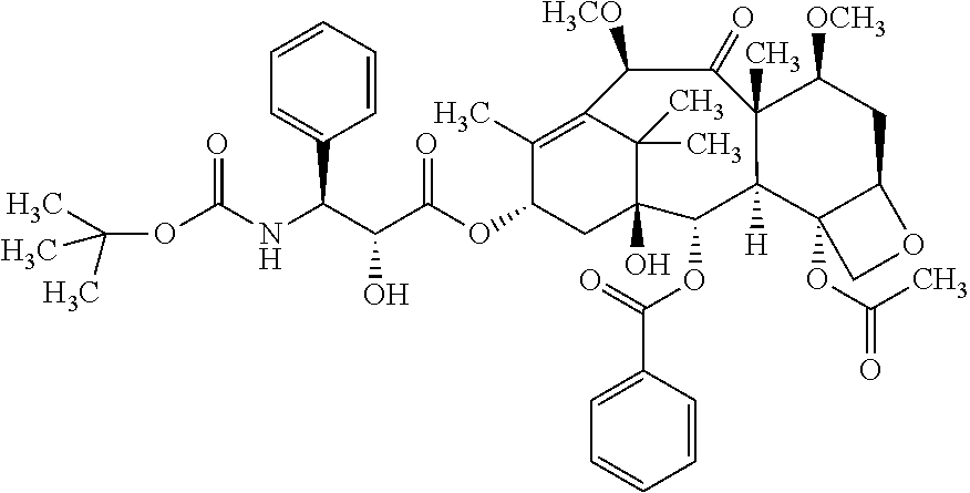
C1=CC=CC=C1C(C(C(OC1CC2(O)C(C)(C)C(=C1C)C([H3CO])C(=O)C1(C)C([H])(C2OC(C2=CC=CC=C2)=O)C2(OC(C)=O)C(CC1[OCH3])OC2)=O)O)NC(OC(C)(C)C)=O
